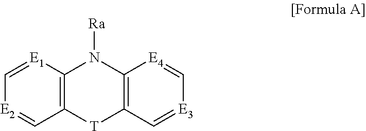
C12=C([E1]=C[E2]=C1)N([Ra])C1=C([T]2)C=[E3]C=[E4]1
